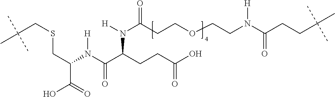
C(N(C(C(CCC(O)=O)N([H])C(CCOCCN(C(CCC(C)(C)C)=O)[H])=O)=O)[H])(CSCC(C)(C)C)C(=O)O
